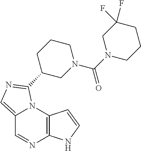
C12=CN=C(C3CN(C(=O)N4CCCC(F)(F)C4)CCC3)N1C1=C(N=C2)NC=C1
